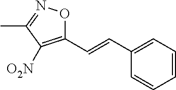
C1(C=CC2=CC=CC=C2)=C([O2N])C(C)=NO1
